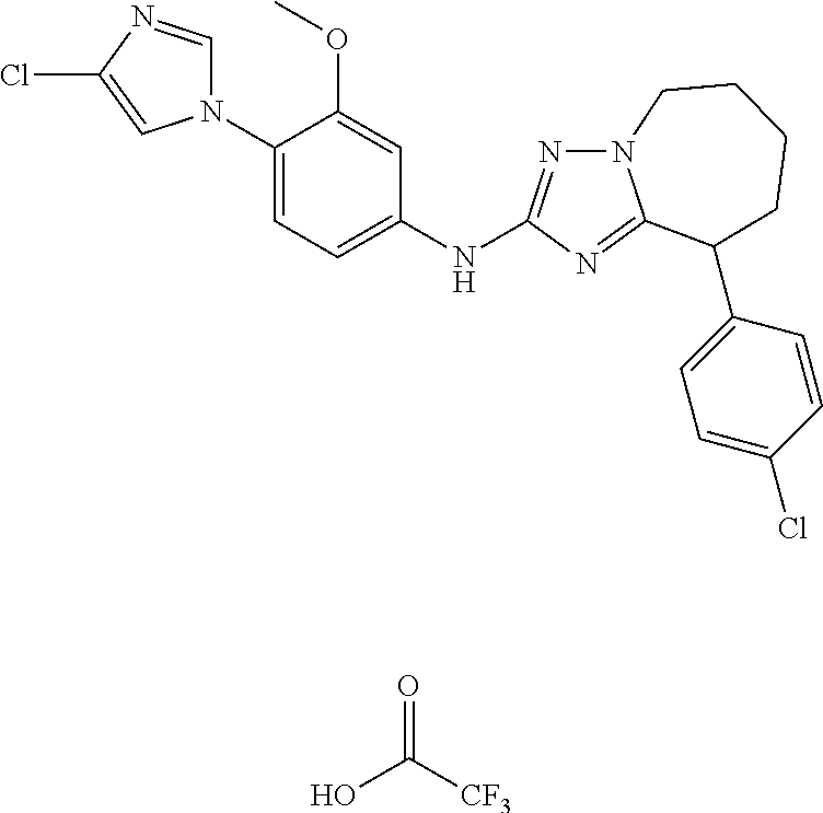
C1(N2C=NC(Cl)=C2)=CC=C(NC2=NN3C(=N2)C(C2=CC=C(Cl)C=C2)CCCC3)C=C1OC.O=C([CF3])O
